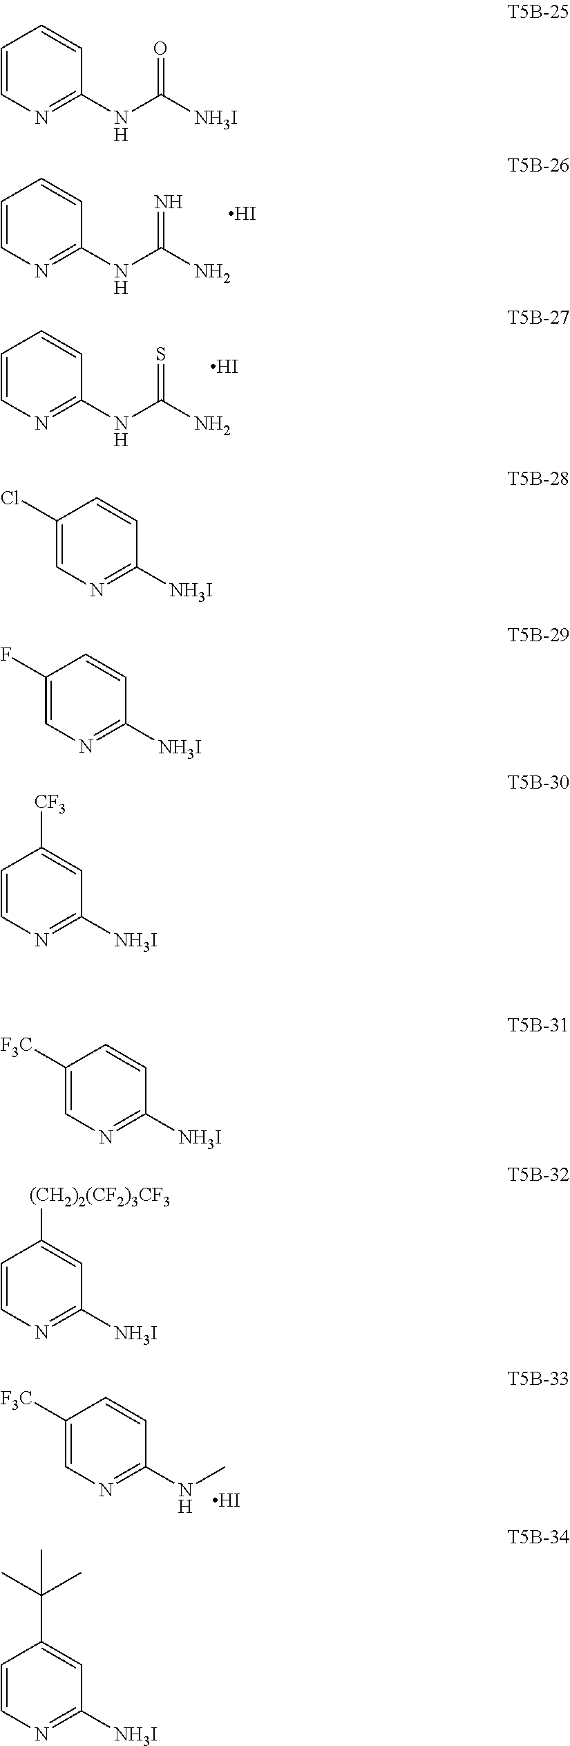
C1=CN=C(NC(N)=N)C=C1.I.C1=CN=C(NC(N)=S)C=C1.I.C1([F3C])=CN=C(NC)C=C1.I.C1=CN=C(NC([NH3I])=O)C=C1.C1(Cl)=CN=C([NH3I])C=C1.C1(F)=CN=C([NH3I])C=C1.C1=CN=C([NH3I])C=C1[CF3].C1([F3C])=CN=C([NH3I])C=C1.C1=CN=C([NH3I])C=C1[(CH2)2(CF2)3CF3].C1=CN=C([NH3I])C=C1C(C)(C)C
